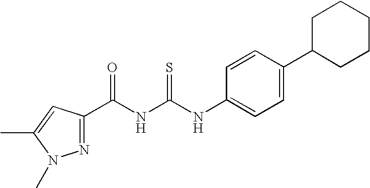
C1=CC(NC(=S)NC(=O)C2=NN(C)C(C)=C2)=CC=C1C1CCCCC1
